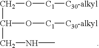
C(C(O[C1][C30-alkyl])CNC)O[C1][C30-alkyl]
